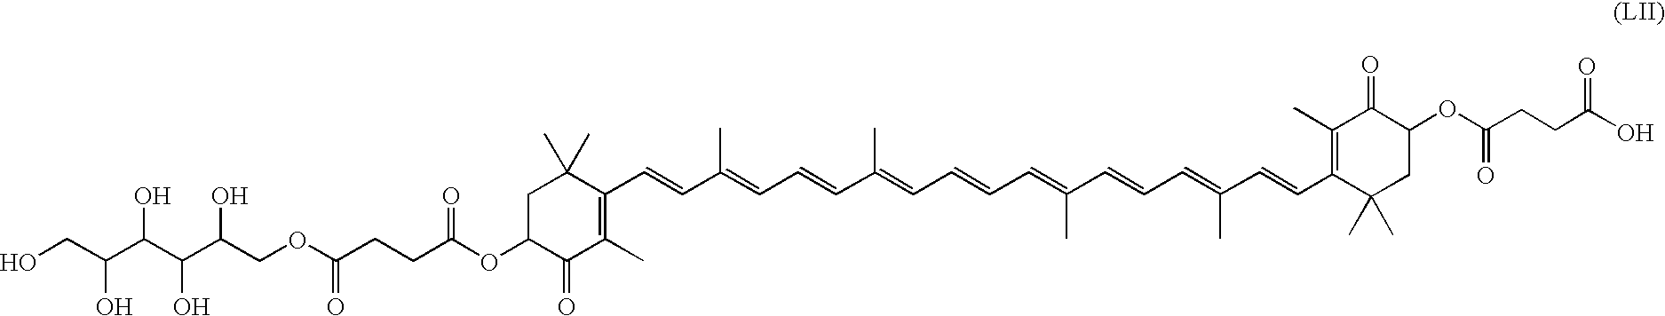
C1(C=CC(=CC=CC(=CC=CC=C(C=CC=C(C=CC2=C(C)C(=O)C(OC(CCC(O)=O)=O)CC2(C)C)C)C)C)C)=C(C)C(=O)C(OC(CCC(OCC(C(C(C(CO)O)O)O)O)=O)=O)CC1(C)C
